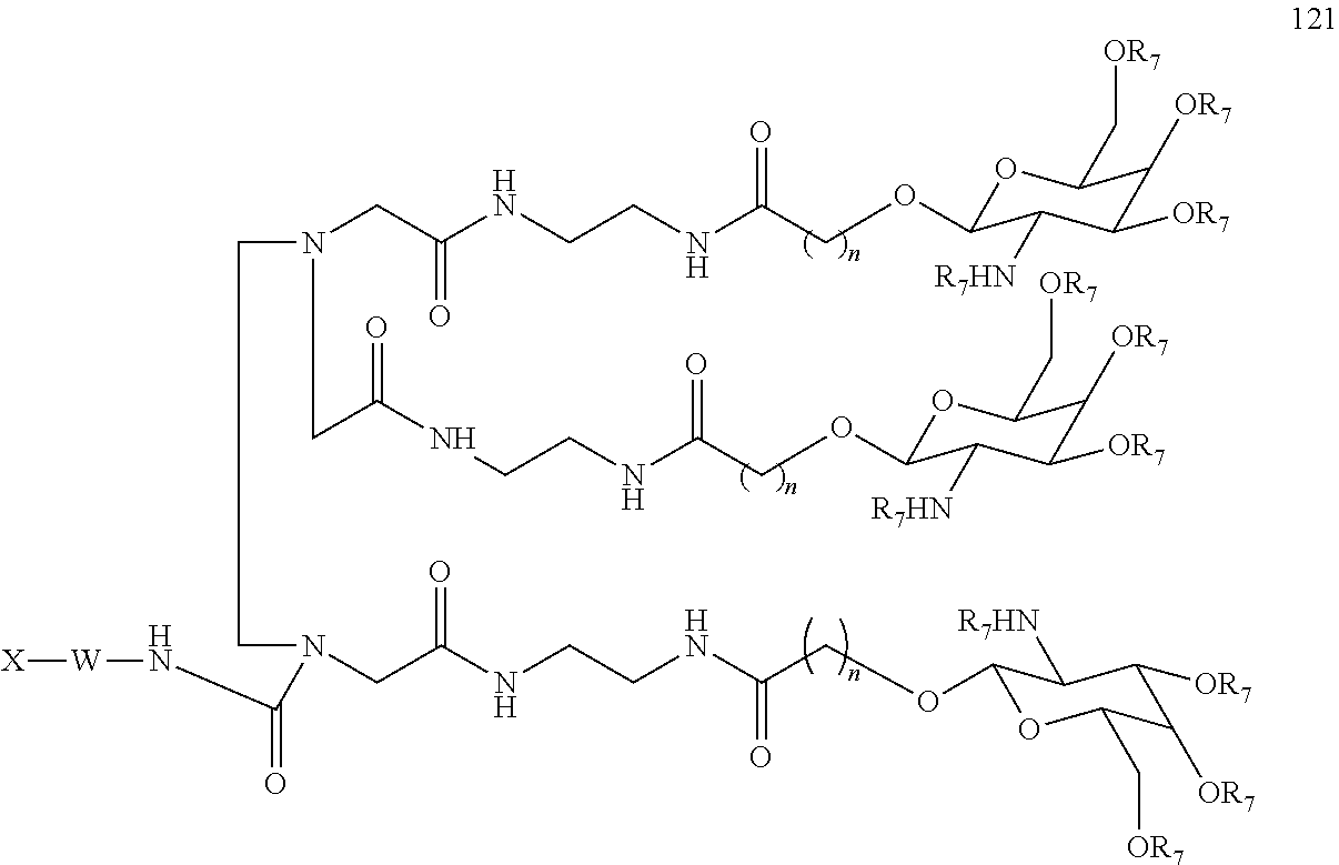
O1C(OCC(NCCNC(CN(CCN(CC(NCCNC(COC2OC(C[OR7])C([OR7])C([OR7])C2[R7HN])=O)=O)C(=O)N[W][X])CC(NCCNC(COC2OC(C[OR7])C([OR7])C([OR7])C2[R7HN])=O)=O)=O)=O)C([R7HN])C([OR7])C([OR7])C1C[OR7]
